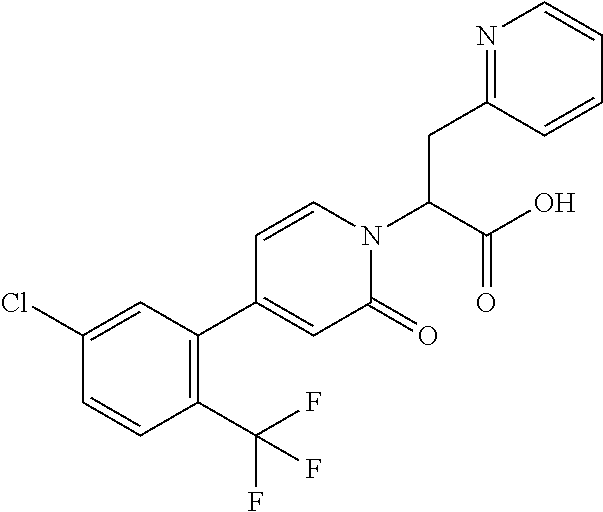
C(N1C=CC(C2=C(C(F)(F)F)C=CC(Cl)=C2)=CC1=O)(C(O)=O)CC1=NC=CC=C1
